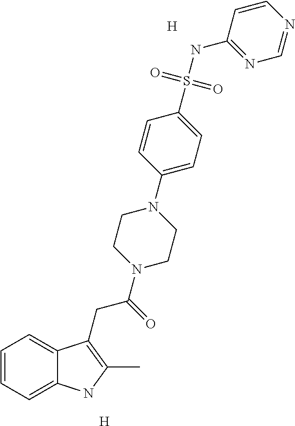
C1=CC=C2C(=C1)C(CC(N1CCN(C3=CC=C(S(NC4=NC=NC=C4)(=O)=O)C=C3)CC1)=O)=C(C)N2.[H].[H]
